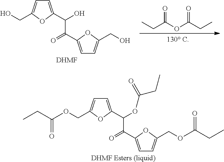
C1=C(C(O)C(=O)C2=CC=C(CO)O2)OC(CO)=C1.[DHMF].C(C(OC(CC)=O)=O)C.C1=C(C(OC(CC)=O)C(=O)C2=CC=C(COC(CC)=O)O2)OC(COC(CC)=O)=C1.[DHMF Esters (liquid)]
